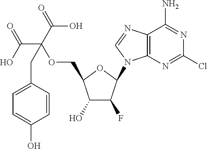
C1(O)C(F)C(N2C3=C(N=C2)C(N)=NC(Cl)=N3)OC1COC(C(=O)O)(C(O)=O)CC1=CC=C(O)C=C1
